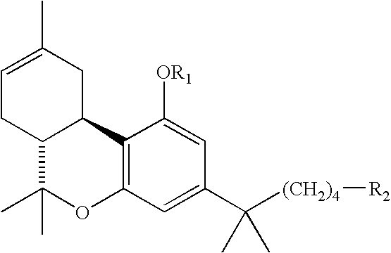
C1=C(C)CC2C(C1)C(C)(C)OC1=C2C([OR1])=CC(C([(CH2)4][R2])(C)C)=C1
